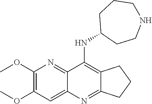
COC1=C(OC)C=C2C(=N1)C(NC1CCNCCC1)=C1C(=N2)CCC1
